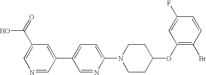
OC(=O)C1=CN=CC(C2=CC=C(N3CCC(OC4=C(Br)C=CC(F)=C4)CC3)N=C2)=C1
